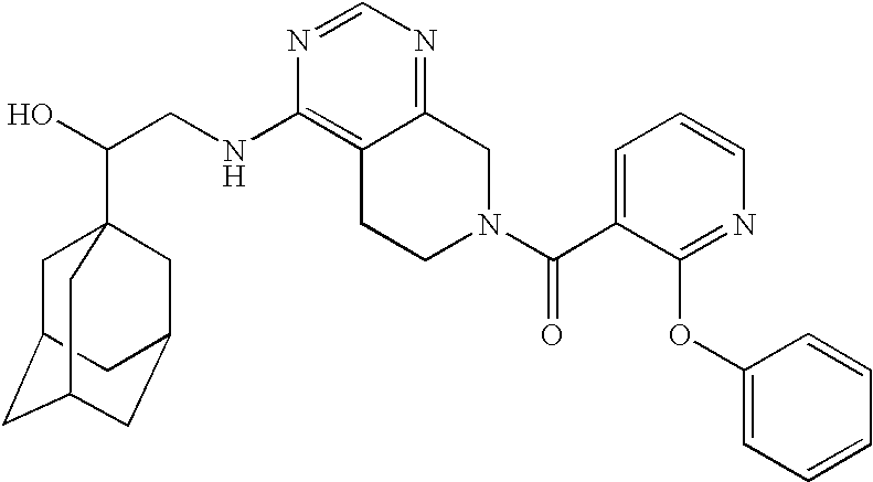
C(CNC1=C2C(=NC=N1)CN(C(=O)C1=CC=CN=C1OC1=CC=CC=C1)CC2)(O)C12CC3CC(CC(C1)C3)C2
